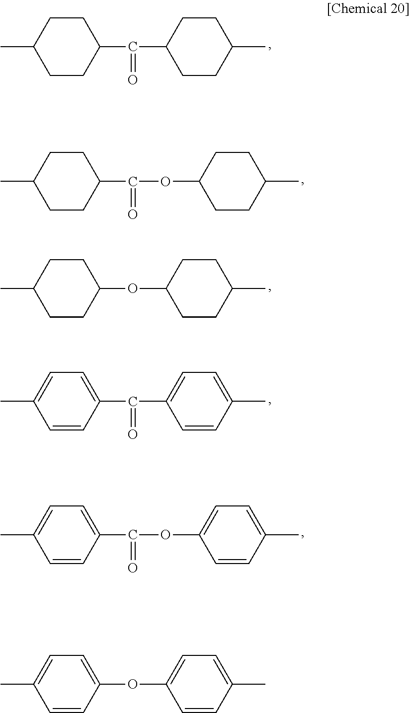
C1CC(C(C2CCC(C)CC2)=O)CCC1C.C1CC(OC2CCC(C)CC2)CCC1C.C1=CC(C(C2=CC=C(C)C=C2)=O)=CC=C1C.C1=CC(OC2=CC=C(C)C=C2)=CC=C1C.C1CC(C(=O)OC2CCC(C)CC2)CCC1C.C1=CC(C(=O)OC2=CC=C(C)C=C2)=CC=C1C
